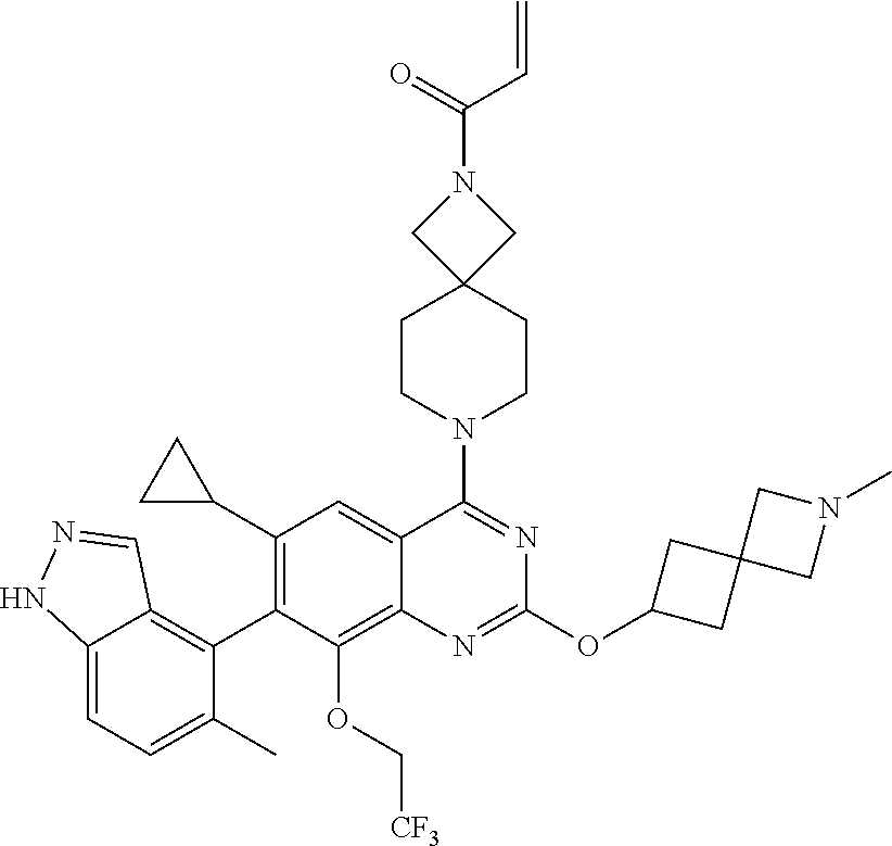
C12=CC=C(C)C(C3=C(C4CC4)C=C4C(=C3OC[CF3])N=C(OC3CC5(C3)CN(C)C5)N=C4N3CCC4(CC3)CN(C(=O)C=C)C4)=C1C=NN2
